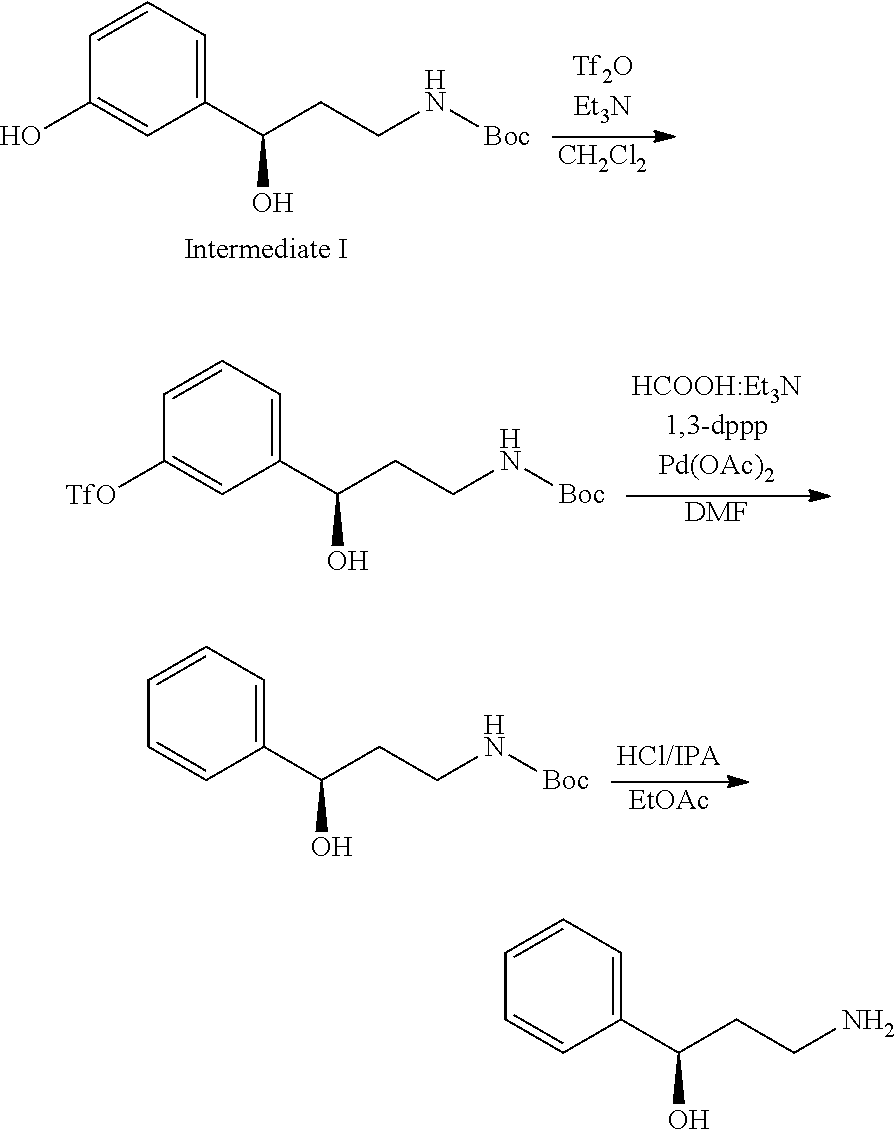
C1(C(CCN[Boc])O)=CC=CC(O)=C1.[CH2Cl2].C1(C(CCN[Boc])O)=CC=CC([TfO])=C1.[DMF].C1(C(CCN[Boc])O)=CC=CC=C1.[EtOAc].C1(C(CCN)O)=CC=CC=C1
